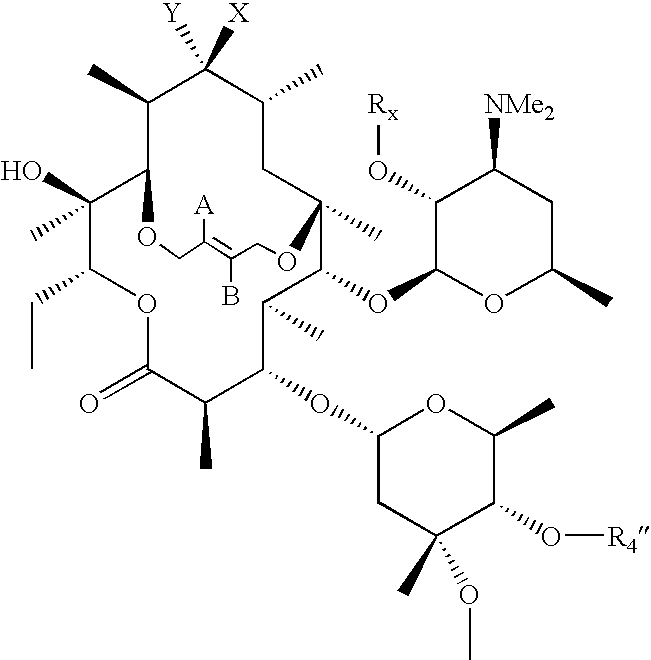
C1(C)C([X])([Y])C(C)CC2(C)C(OC3OC(C)CC([NMe2])C3O[Rx])C(C)C(OC3CC(OC)(C)C(O[R4])C(C)O3)C(C)C(=O)OC(CC)C(O)(C)C1OCC([A])=C(B)CO2
